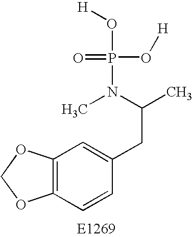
C12=C(OCO1)C=C(CC(C)N(C)P(=O)(O[H])O[H])C=C2
